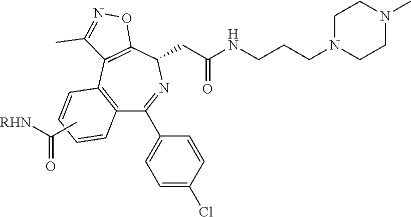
C1=CC2=C(C(C3=CC=C(Cl)C=C3)=NC(CC(NCCCN3CCN(C)CC3)=O)C3=C2C(C)=NO3)C=C1.CC(=O)[RHN]
